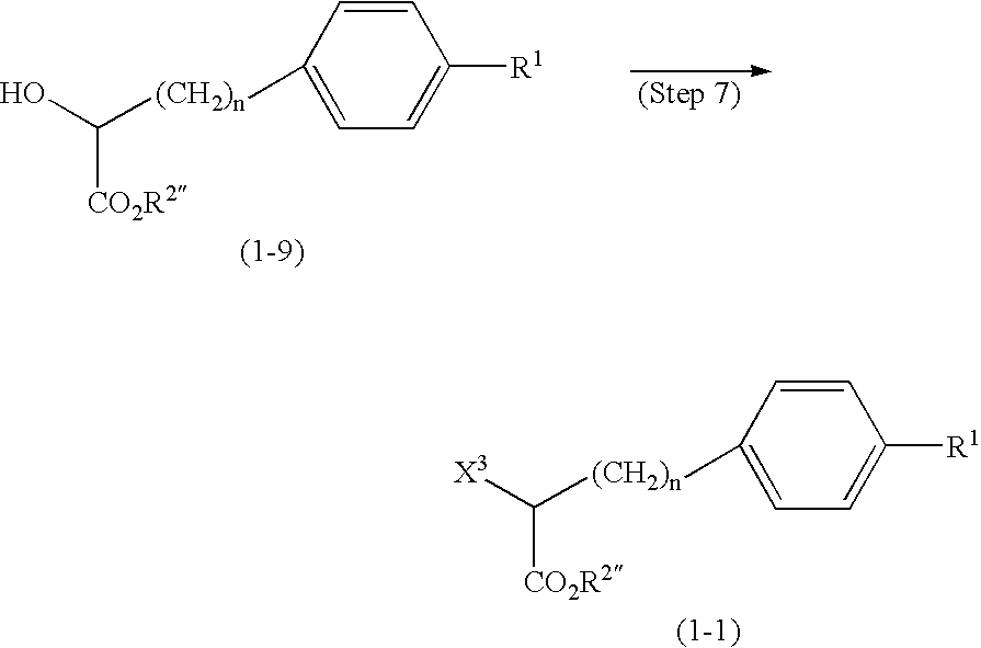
[X3]C([(CH2)n]C1=CC=C([R1])C=C1)[CO2R2].OC([(CH2)n]C1=CC=C([R1])C=C1)[CO2R2]
